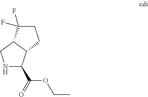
N1C(C(=O)OCC)C2C(C1)C(F)(F)CC2
